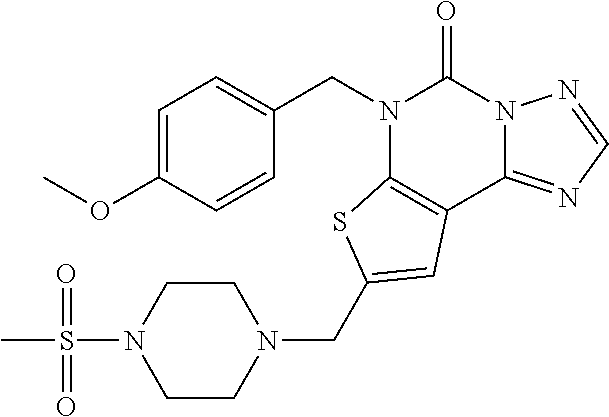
C1=C(OC)C=CC(CN2C3=C(C4=NC=NN4C2=O)C=C(CN2CCN(S(C)(=O)=O)CC2)S3)=C1
